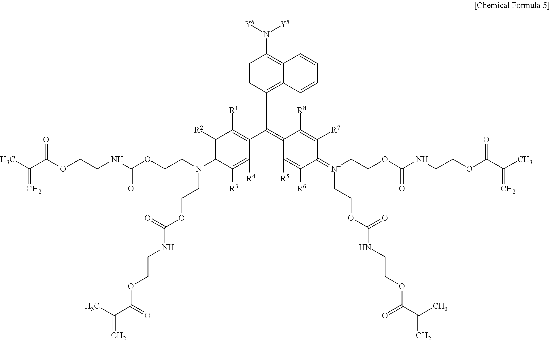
C1([R2])=C(N(CCOC(NCCOC(C(=C)C)=O)=O)CCOC(NCCOC(C(C)=C)=O)=O)C([R3])=C([R4])C(C(=C2C([R8])=C([R7])C(=[N+](CCOC(NCCOC(C(=C)C)=O)=O)CCOC(NCCOC(C(C)=C)=O)=O)C([R6])=C2[R5])C2=C3C(=C(N([Y5])[Y6])C=C2)C=CC=C3)=C1[R1]
